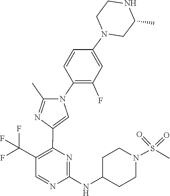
C1C(NC2=NC(C3=CN(C4=C(F)C=C(N5CC(C)NCC5)C=C4)C(C)=N3)=C(C(F)(F)F)C=N2)CCN(S(=O)(=O)C)C1
